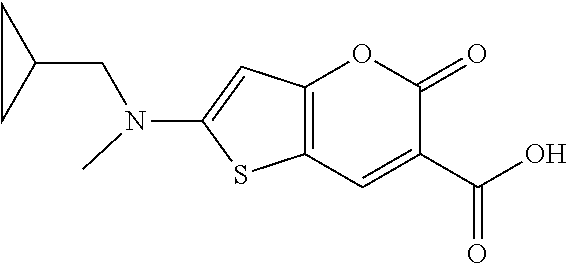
C12=C(C=C(C(=O)O)C(=O)O1)SC(N(CC1CC1)C)=C2
